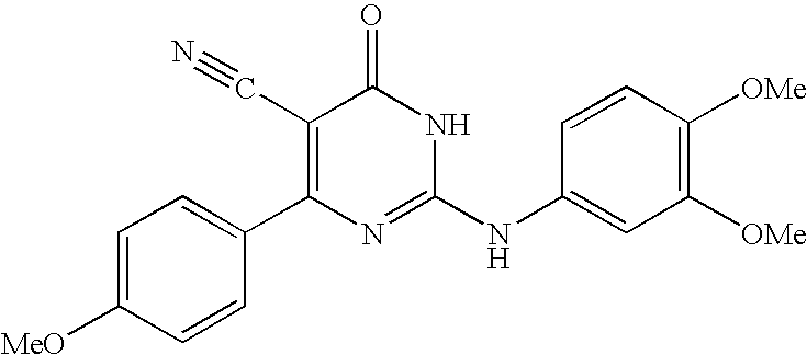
C1=CC(C2=C(C#N)C(=O)NC(NC3=CC([OMe])=C([OMe])C=C3)=N2)=CC=C1[MeO]
